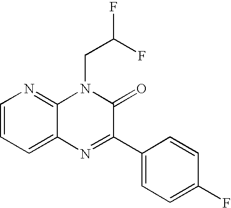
C1=CC=C2C(=N1)N(CC(F)F)C(=O)C(C1=CC=C(F)C=C1)=N2
